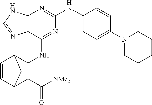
C12=C(N=C(NC3=CC=C(N4CCCCC4)C=C3)N=C1NC1C3C=CC(C1C([NMe2])=O)C3)NC=N2
